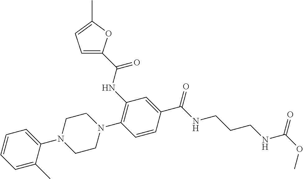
C1(NC(=O)C2=CC=C(C)O2)=C(N2CCN(C3=CC=CC=C3C)CC2)C=CC(C(NCCCNC(OC)=O)=O)=C1
